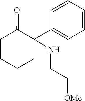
C1=CC=CC=C1C1(NCC[OMe])C(=O)CCCC1
